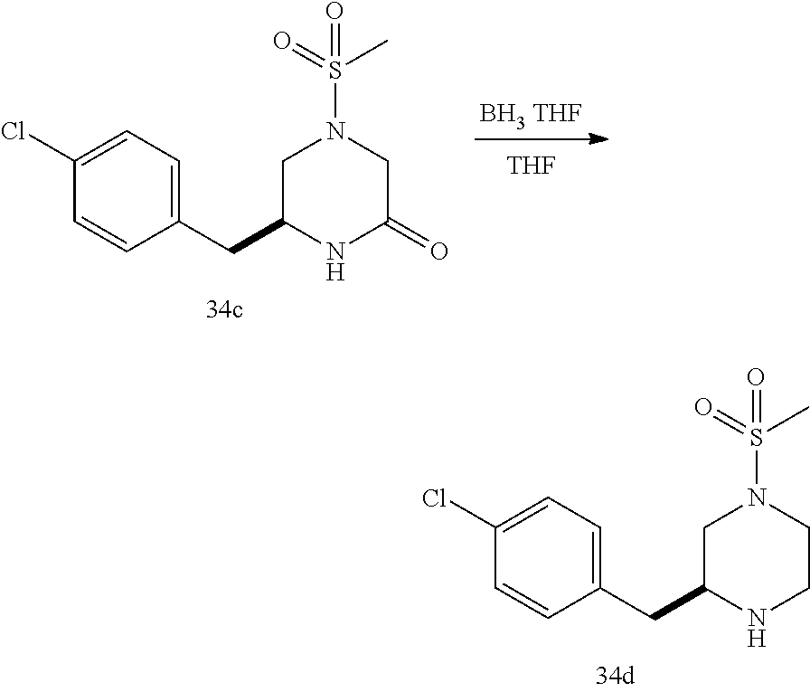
[BH3 THF].[THF].C1(CC2CN(S(=O)(C)=O)CC(=O)N2)=CC=C(Cl)C=C1.C1(CC2CN(S(=O)(C)=O)CCN2)=CC=C(Cl)C=C1
